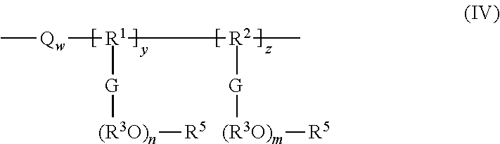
C[Qw][R1]([R2](C)[G][(R3O)m][R5])[G][(R3O)n][R5]
